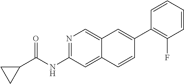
C1(C2=CC3=CN=C(NC(=O)C4CC4)C=C3C=C2)=C(F)C=CC=C1
